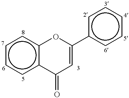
c1ccc2c(c1)OC(c1ccccc1)=CC2=O
